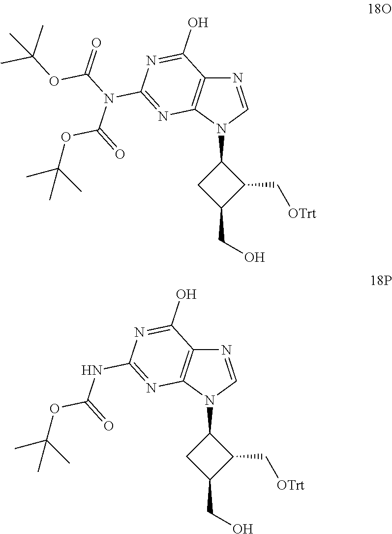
N1=CN(C2CC(CO)C2C[OTrt])C2=C1C(O)=NC(N(C(=O)OC(C)(C)C)C(=O)OC(C)(C)C)=N2.N1=CN(C2CC(CO)C2C[OTrt])C2=C1C(O)=NC(NC(=O)OC(C)(C)C)=N2
